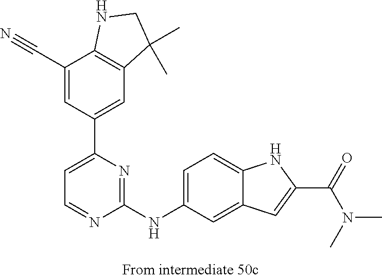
C1(NC2=CC=C3C(=C2)C=C(C(=O)N(C)C)N3)=NC(C2=CC3=C(C(C#N)=C2)NCC3(C)C)=CC=N1
